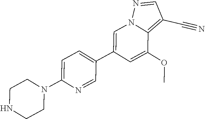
C1NCCN(C2=CC=C(C3=CN4C(=C(C#N)C=N4)C(OC)=C3)C=N2)C1
